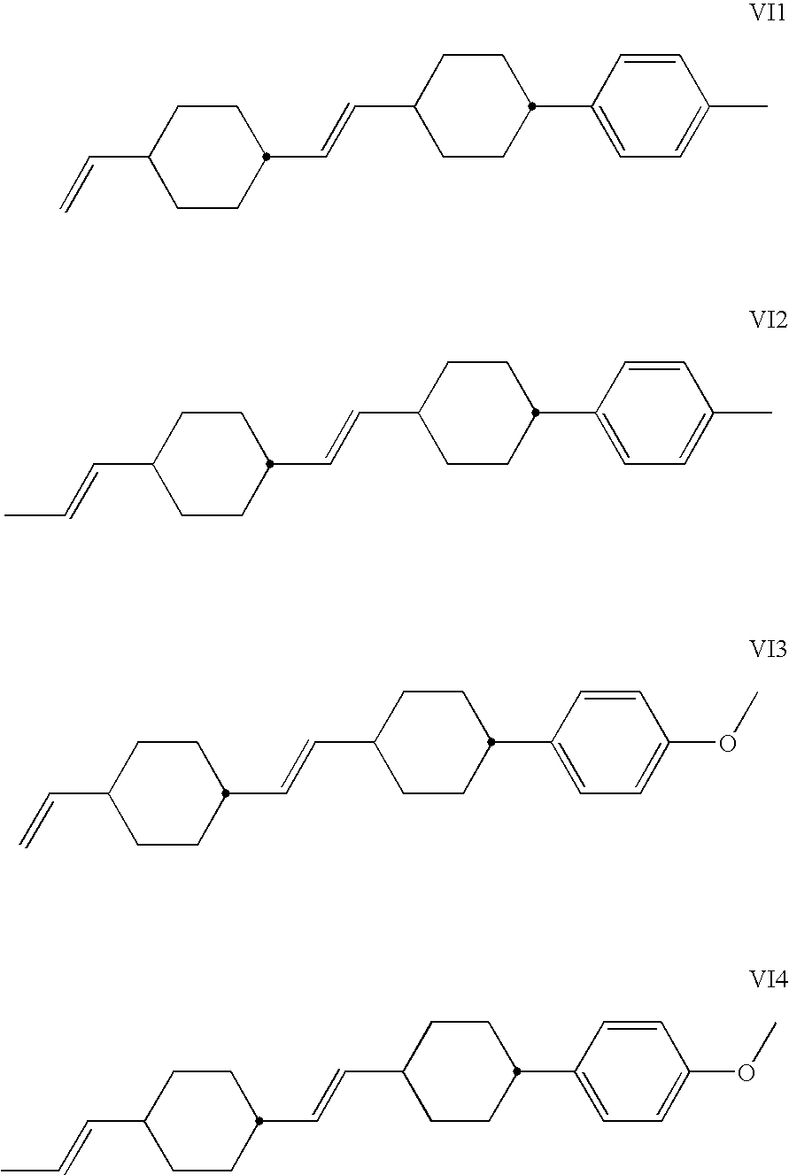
C1CC(C=CC2CCC(C3=CC=C(C)C=C3)CC2)CCC1C=C.C1CC(C=CC2CCC(C3=CC=C(C)C=C3)CC2)CCC1C=CC.C1CC(C=CC2CCC(C3=CC=C(OC)C=C3)CC2)CCC1C=C.C1CC(C=CC2CCC(C3=CC=C(OC)C=C3)CC2)CCC1C=CC
